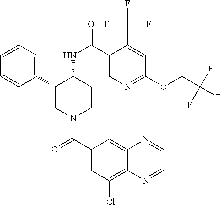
C1=CC=C(C2CN(C(C3=CC(Cl)=C4C(=C3)N=CC=N4)=O)CCC2NC(=O)C2=CN=C(OCC(F)(F)F)C=C2C(F)(F)F)C=C1
